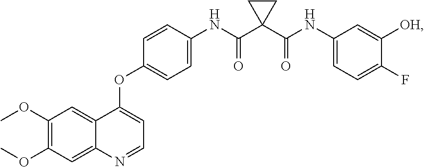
C1(OC)=C(OC)C=C2C(=C1)C(OC1=CC=C(NC(C3(C(NC4=CC=C(F)C([OH])=C4)=O)CC3)=O)C=C1)=CC=N2
